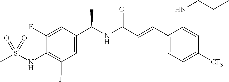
C1=C(F)C(NS(C)(=O)=O)=C(F)C=C1C(C)NC(=O)C=CC1=CC=C([CF3])C=C1NCCC
